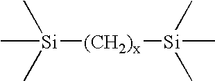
[Si](C)(C)(C)[(CH2)x][Si](C)(C)C
